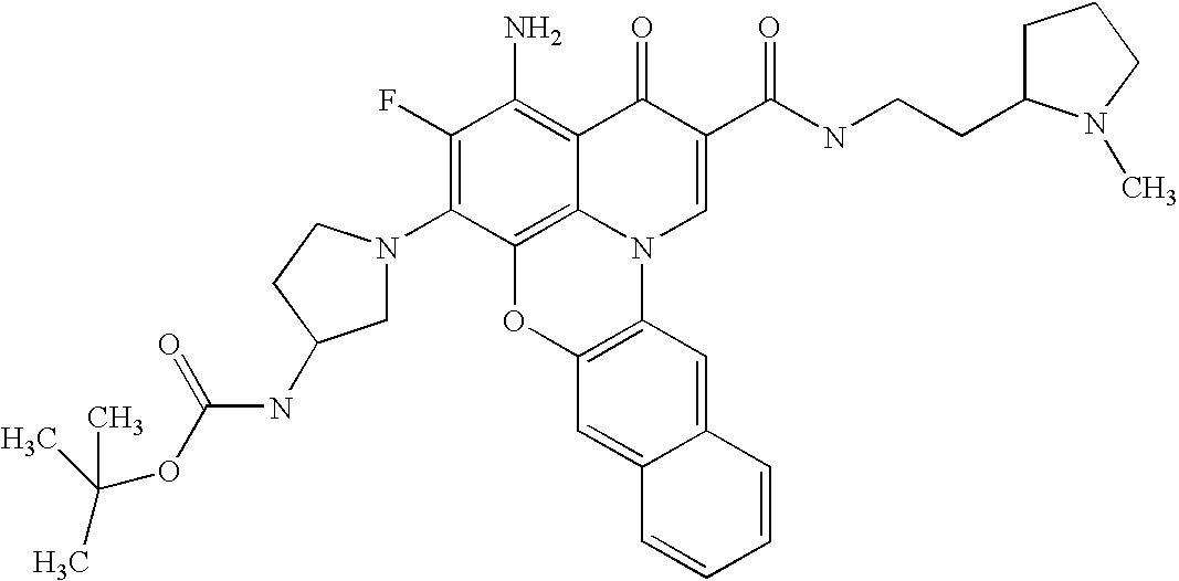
C1(F)=C(N2CC(NC(OC(C)(C)C)=O)CC2)C2=C3C(=C1N)C(=O)C(C(NCCC1CCCN1C)=O)=CN3C1=C(O2)C=C2C(=C1)C=CC=C2
